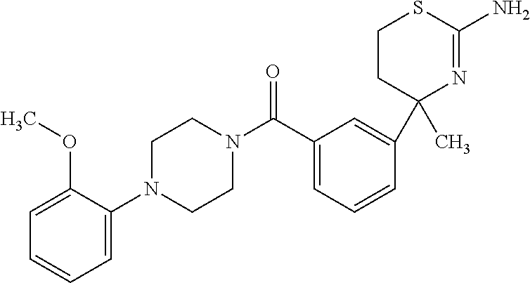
C1=C(OC)C(N2CCN(C(C3=CC=CC(C4(C)CCSC(N)=N4)=C3)=O)CC2)=CC=C1
